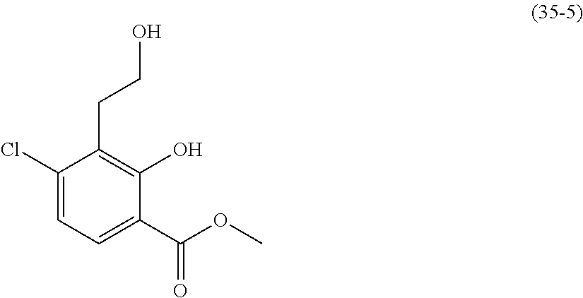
C1(Cl)=CC=C(C(OC)=O)C(O)=C1CCO
